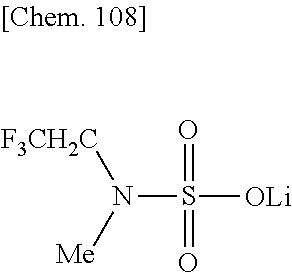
S(=O)(=O)([OLi])N([F3CH2C])[Me]
